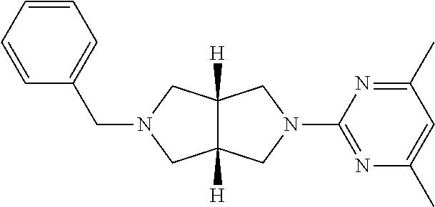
C12([H])C([H])(CN(C3=NC(C)=CC(C)=N3)C1)CN(CC1=CC=CC=C1)C2
